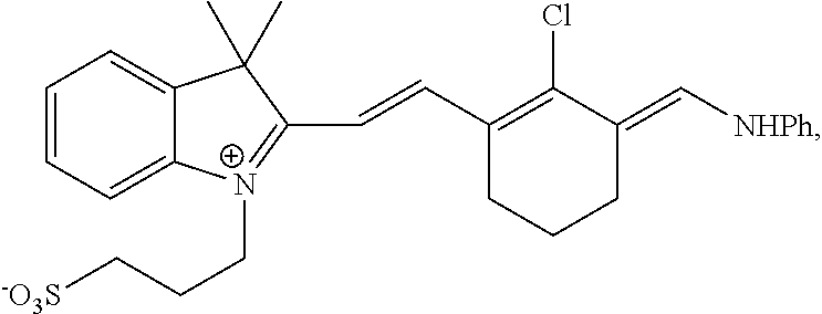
C1=CC=C2C(=C1)C(C)(C)C(C=CC1=C(Cl)C(=C[NHPh])CCC1)=[N+]2CCC[-O3S]
